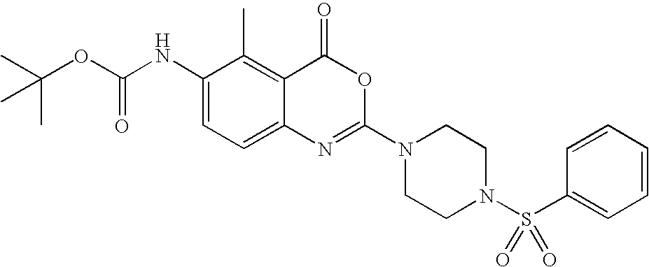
CC(OC(NC1=CC=C2C(=C1C)C(=O)OC(N1CCN(S(=O)(C3=CC=CC=C3)=O)CC1)=N2)=O)(C)C
